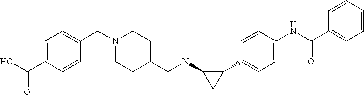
C1(C2=CC=C(NC(=O)C3=CC=CC=C3)C=C2)C(NCC2CCN(CC3=CC=C(C(O)=O)C=C3)CC2)C1
